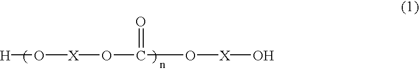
[H]O[X]OC(O[X]O)=O
